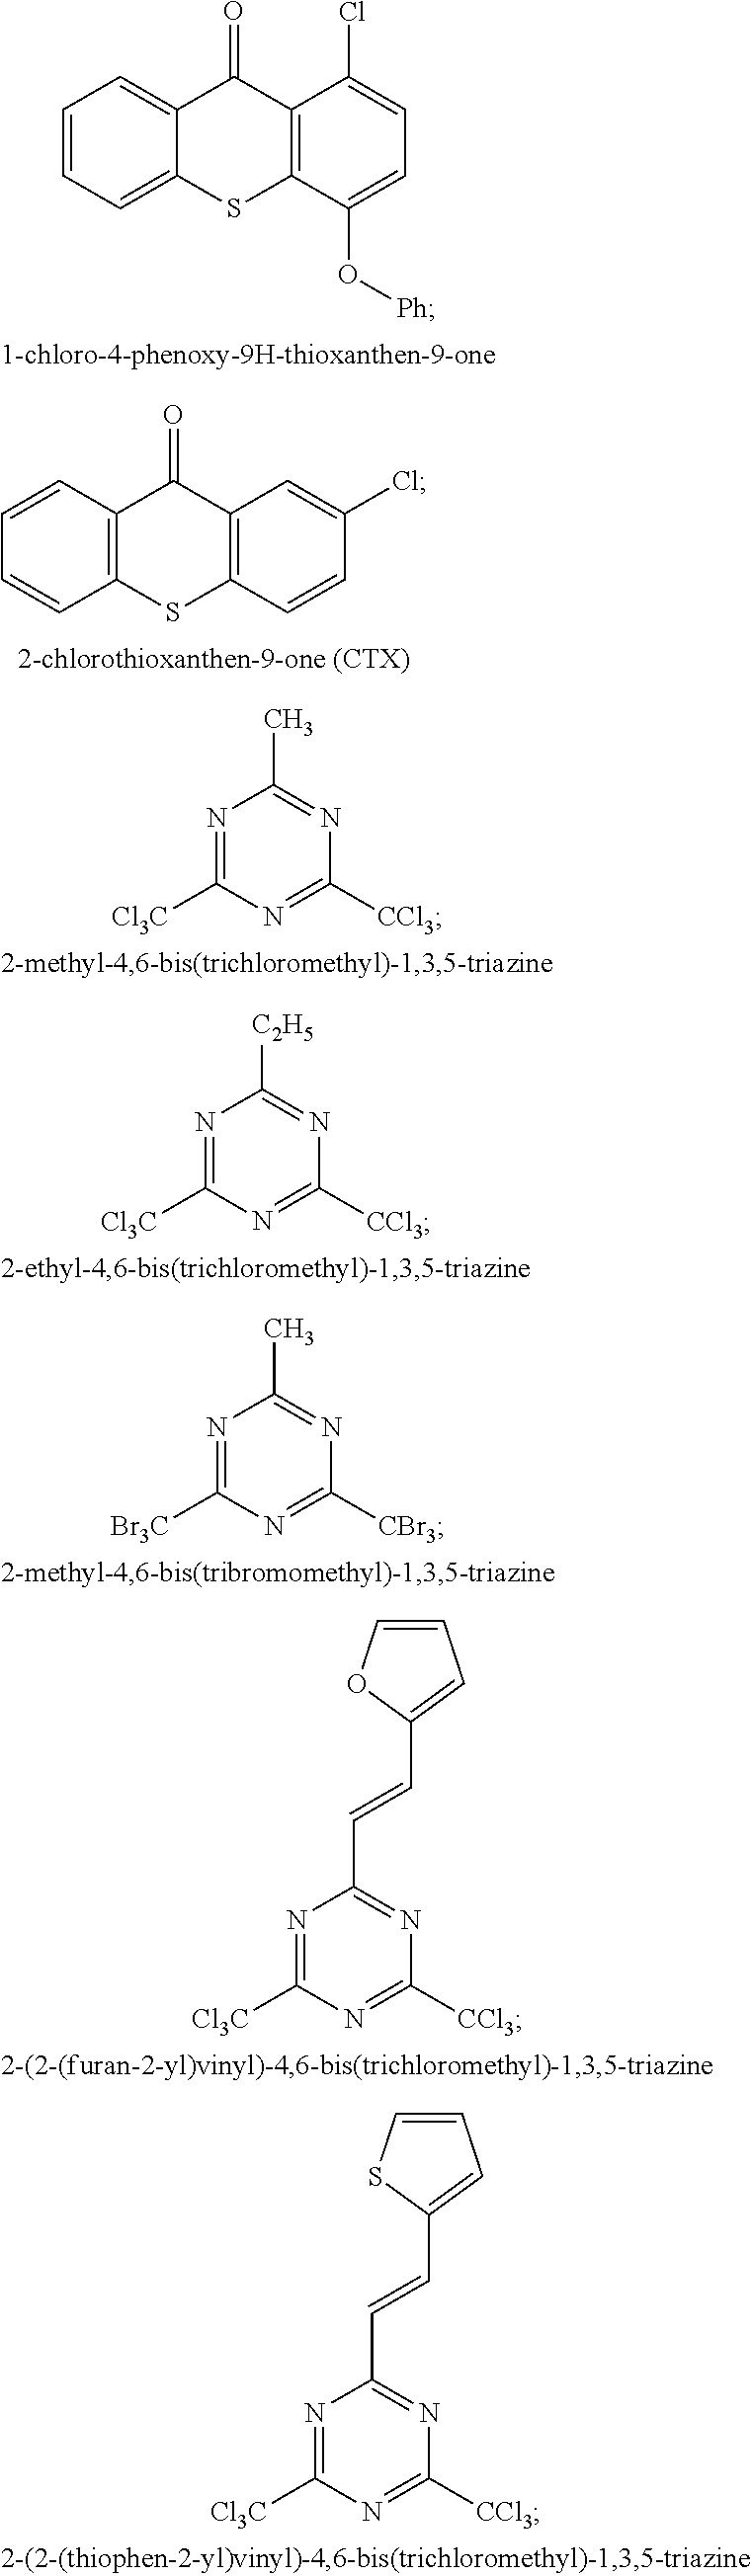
C1=CC=C2C(=C1)C(=O)C1=C(S2)C(O[Ph])=CC=C1Cl.C1=CC2=C(C=C1)SC1=C(C2=O)C=C(Cl)C=C1.N1=C([Cl3C])N=C([CCl3])N=C1C.N1=C([Cl3C])N=C([CCl3])N=C1[C2H5].N1=C([Br3C])N=C([CBr3])N=C1C.N1=C([Cl3C])N=C([CCl3])N=C1C=CC1=CC=CO1.N1=C([Cl3C])N=C([CCl3])N=C1C=CC1=CC=CS1
